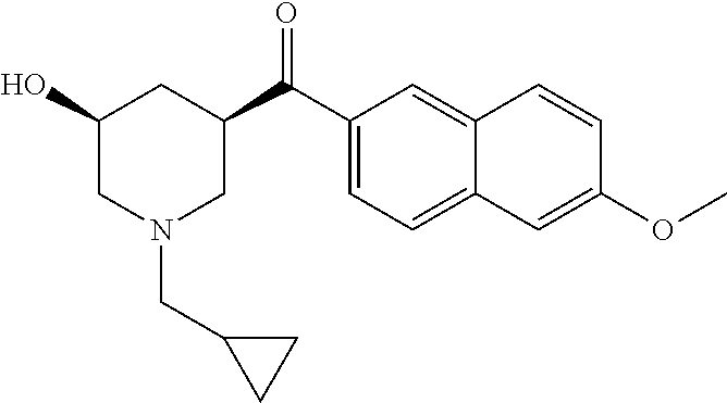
C1(O)CN(CC2CC2)CC(C(C2=CC=C3C(=C2)C=CC(OC)=C3)=O)C1
